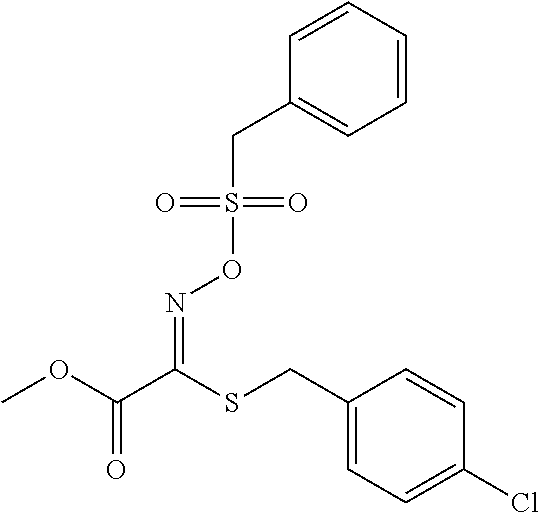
COC(C(SCC1=CC=C(Cl)C=C1)=NOS(CC1=CC=CC=C1)(=O)=O)=O
